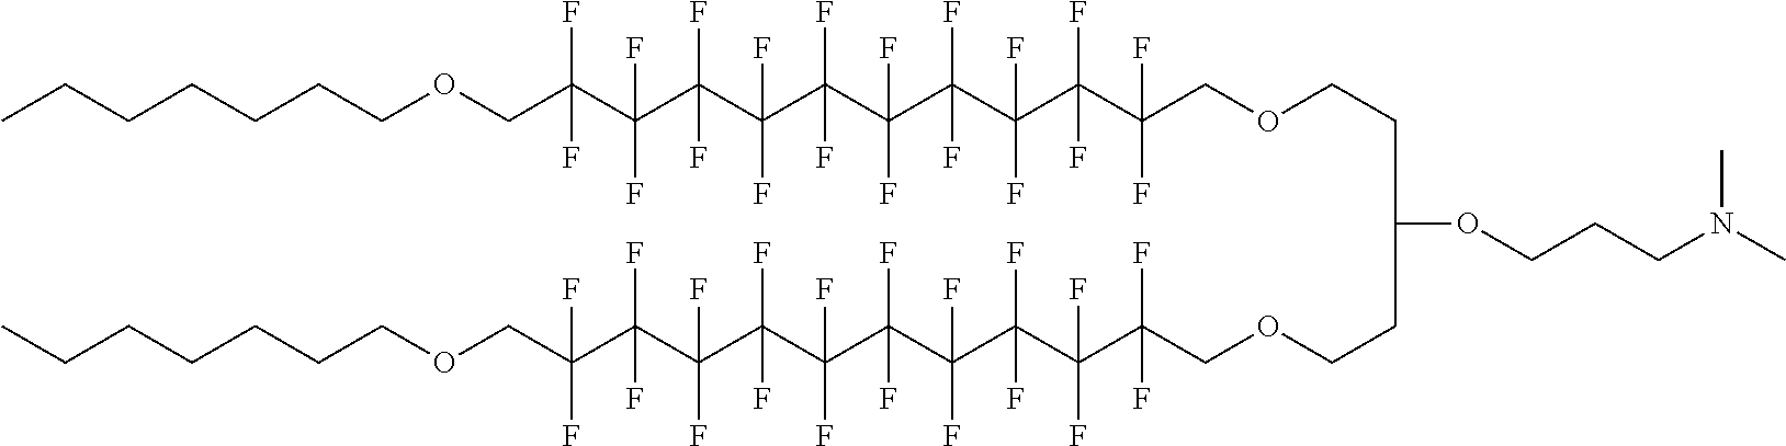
CCCCCCCOCC(C(C(C(C(C(C(C(C(C(COCCC(OCCCN(C)C)CCOCC(C(C(C(C(C(C(C(C(C(COCCCCCCC)(F)F)(F)F)(F)F)(F)F)(F)F)(F)F)(F)F)(F)F)(F)F)(F)F)(F)F)(F)F)(F)F)(F)F)(F)F)(F)F)(F)F)(F)F)(F)F)(F)F
